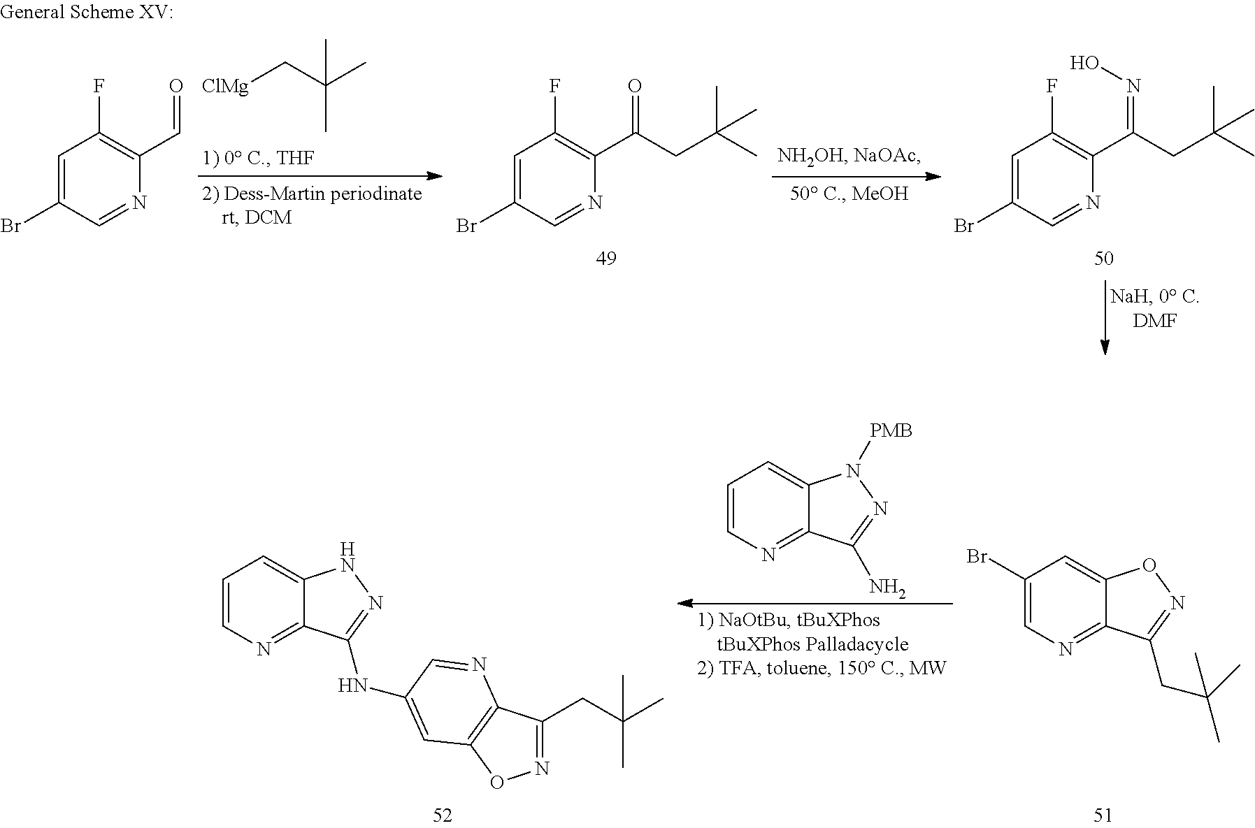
C1=CN=C2C(=C1)NN=C2NC1=CC2=C(C(CC(C)(C)C)=NO2)N=C1.C1=CN=C2C(=C1)N([PMB])N=C2N.C1(Br)=CN=C2C(=C1)ON=C2CC(C)(C)C.C1=C(Br)C=NC(C=O)=C1F.C(C)(C)(C[ClMg])C.C1=C(Br)C=NC(C(=O)CC(C)(C)C)=C1F.C1=C(Br)C=NC(C(=NO)CC(C)(C)C)=C1F
